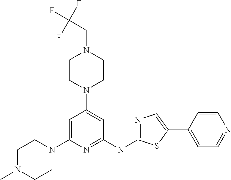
C1=C(N2CCN(C)CC2)N=C(NC2=NC=C(C3=CC=NC=C3)S2)C=C1N1CCN(CC(F)(F)F)CC1
